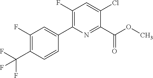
O(C)C(C1=NC(C2=CC(F)=C(C(F)(F)F)C=C2)=C(F)C=C1Cl)=O
